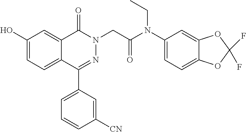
C1(O)=CC=C2C(=C1)C(=O)N(CC(=O)N(C1=CC=C3C(=C1)OC(F)(F)O3)CC)N=C2C1=CC=CC([CN])=C1
